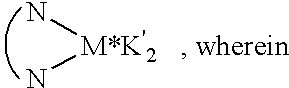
N[M*K'2]N
